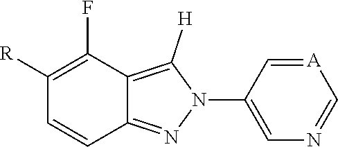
C1([R])=C(F)C2=C([H])N(C3=CN=C[A]=C3)N=C2C=C1
